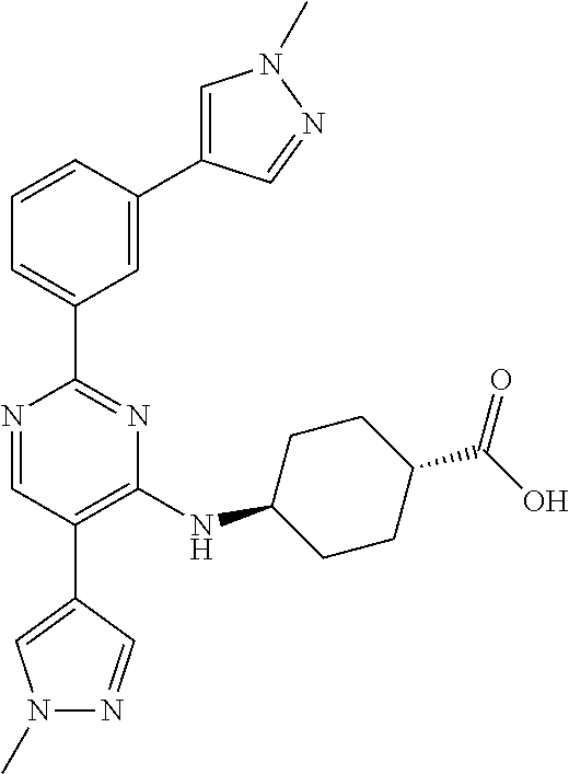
C1=C(C2=CC(C3=NC(NC4CCC(C(O)=O)CC4)=C(C4=CN(C)N=C4)C=N3)=CC=C2)C=NN1C
